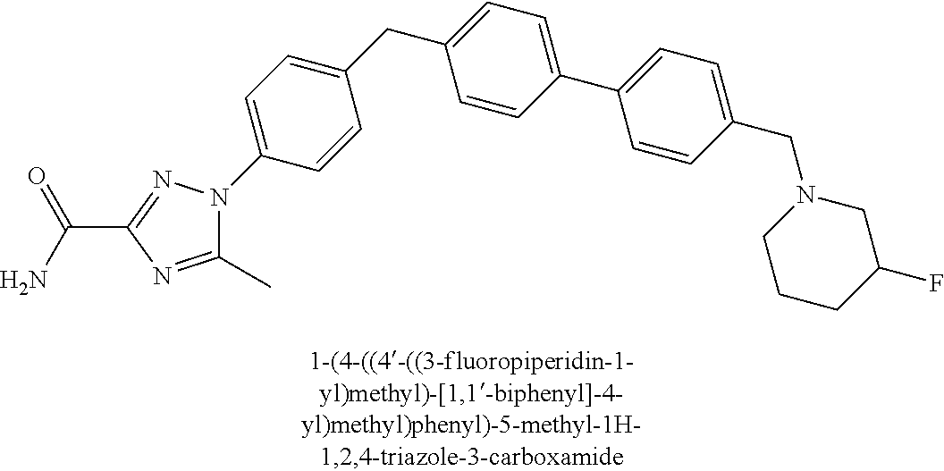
C1(CC2=CC=C(C3=CC=C(CN4CCCC(F)C4)C=C3)C=C2)=CC=C(N2C(C)=NC(C(N)=O)=N2)C=C1
